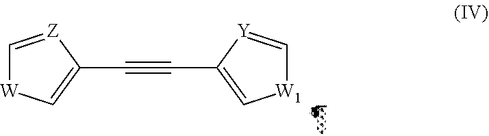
C1=[Z]C(C#CC2=C[W1]C=[Y]2)=C[W]1
